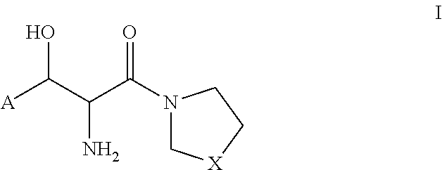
N1(C(C(C([A])O)N)=O)C[X]CC1
